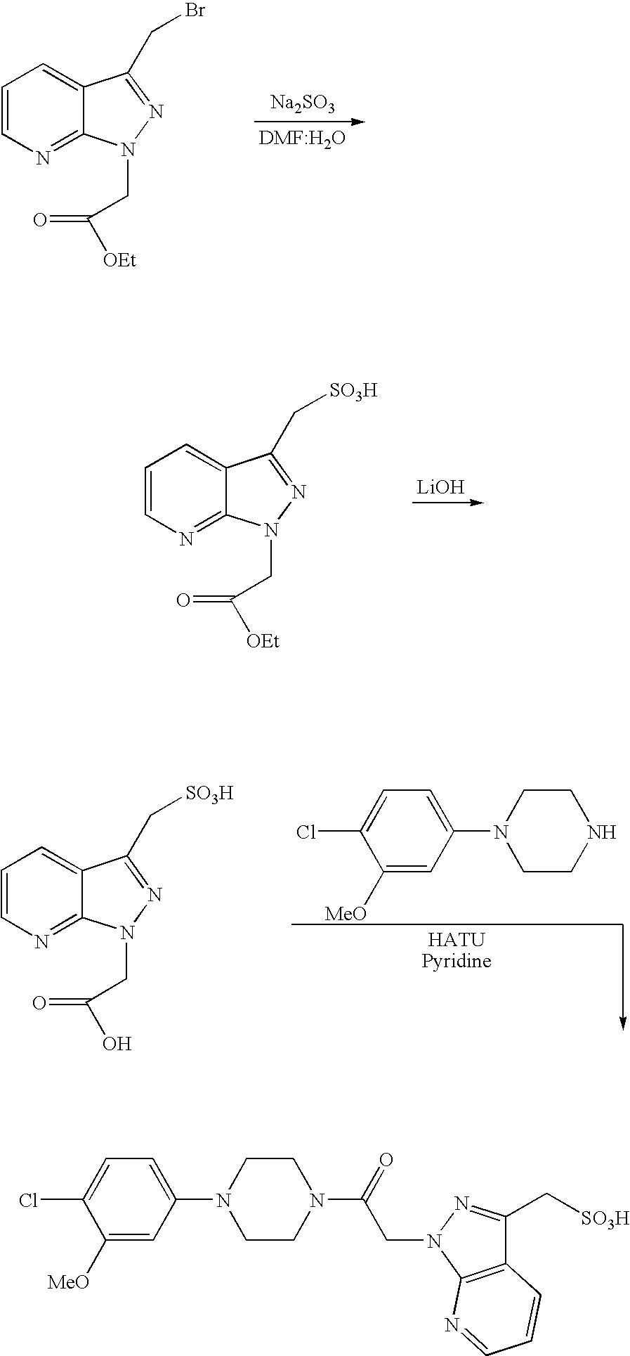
C1=C(N2CCN(C(=O)CN3C4=C(C(C[SO3H])=N3)C=CC=N4)CC2)C=C([MeO])C(Cl)=C1.C1=CN=C2C(=C1)C(CBr)=NN2CC(=O)[OEt].[Na2SO3].C1=CN=C2C(=C1)C(C[SO3H])=NN2CC(=O)[OEt].[LiOH].C1=C(N2CCNCC2)C=C([MeO])C(Cl)=C1.C1=CN=C2C(=C1)C(C[SO3H])=NN2CC(=O)O
